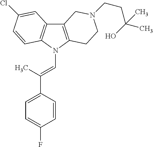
C12=C(N(C=C(C3=CC=C(F)C=C3)C)C3=C1C=C(Cl)C=C3)CCN(CCC(C)(O)C)C2
